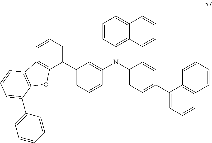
C1=CC=C(C2=CC=CC(N(C3=CC=C(C4=CC=CC5=C4C=CC=C5)C=C3)C3=C4C(=CC=C3)C=CC=C4)=C2)C2=C1C1=C(O2)C(C2=CC=CC=C2)=CC=C1
